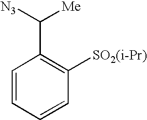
C1=CC=CC([SO2(i-Pr)])=C1C([N3])[Me]
